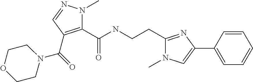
C1(C(NCCC2=NC(C3=CC=CC=C3)=CN2C)=O)=C(C(=O)N2CCOCC2)C=NN1C
